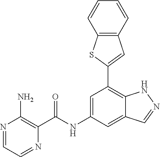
C1=C(NC(=O)C2=C(N)N=CC=N2)C=C2C(=C1C1=CC3=C(S1)C=CC=C3)NN=C2
